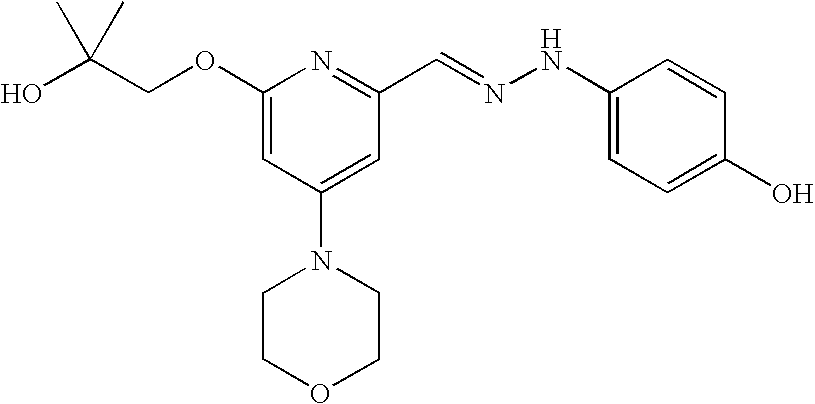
C(COC1=CC(N2CCOCC2)=CC(C=NNC2=CC=C(O)C=C2)=N1)(O)(C)C
